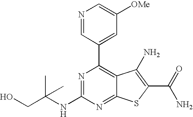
N1=C(NC(CO)(C)C)N=C2C(=C1C1=CC([OMe])=CN=C1)C(N)=C(C(N)=O)S2
